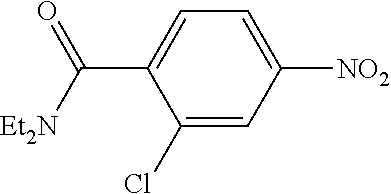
C1(Cl)=CC([NO2])=CC=C1C([Et2N])=O
